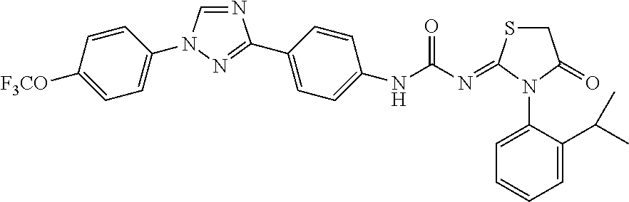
N1=CN(C2=CC=C([F3CO])C=C2)N=C1C1=CC=C(NC(N=C2SCC(=O)N2C2=CC=CC=C2C(C)C)=O)C=C1
